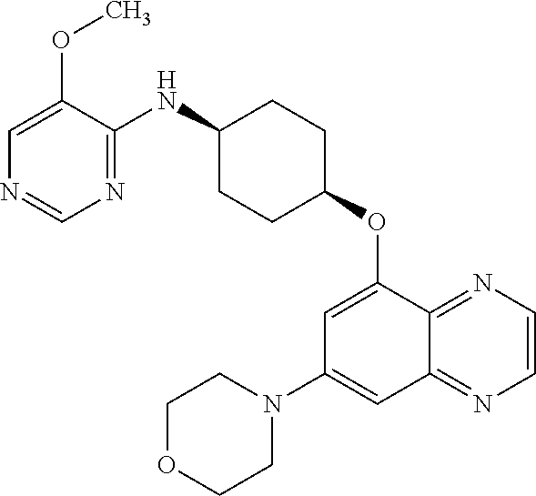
C1=C(OC)C(NC2CCC(OC3=CC(N4CCOCC4)=CC4=NC=CN=C34)CC2)=NC=N1
